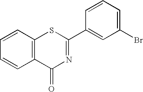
C1=CC2=C(C=C1)C(=O)N=C(C1=CC(Br)=CC=C1)S2
